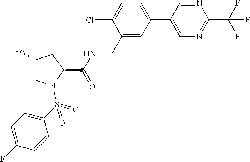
C1(CNC(C2CC(F)CN2S(=O)(=O)C2=CC=C(F)C=C2)=O)=CC(C2=CN=C(C(F)(F)F)N=C2)=CC=C1Cl
